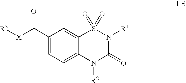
C1(C([X][R3])=O)=CC=C2C(=C1)S(=O)(=O)N([R1])C(=O)N2[R2]
